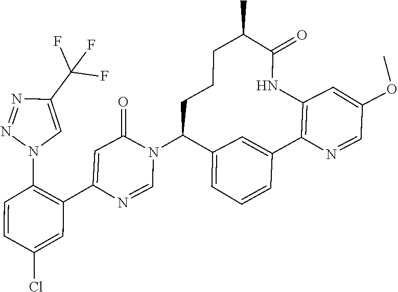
N1(C2C3=CC=CC(=C3)C3=C(C=C(OC)C=N3)NC(=O)C(C)CCC2)C=NC(C2=C(N3C=C(C(F)(F)F)N=N3)C=CC(Cl)=C2)=CC1=O
